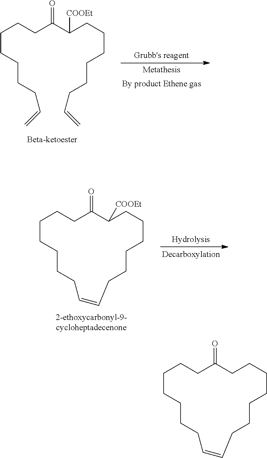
C(CCCCC=C)CCC(C(CCCCCCC=C)[COOEt])=O.C1CCCCC=CCCCCCCC([COOEt])C(=O)CC1.C1CCCCC=CCCCCCCCC(=O)CC1
